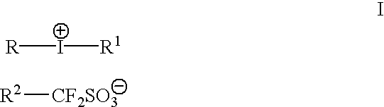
[R][I+][R1].[R2][CF2SO3]
